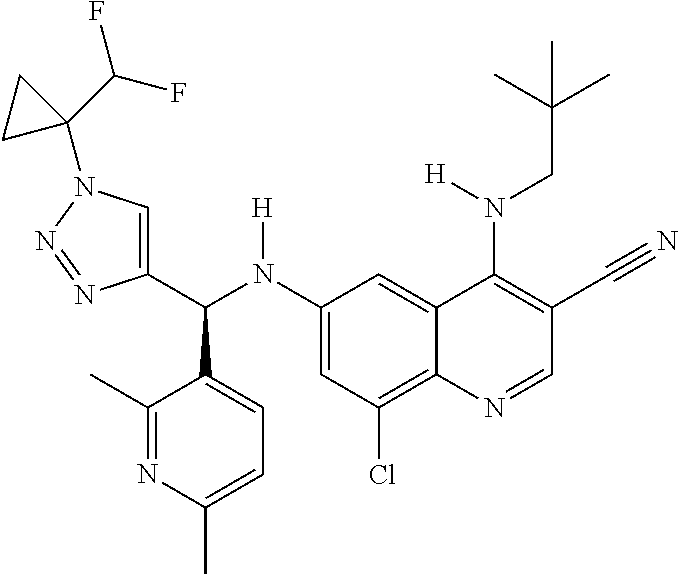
C1(N(C(C2=CN(C3(C(F)F)CC3)N=N2)C2=CC=C(C)N=C2C)[H])=CC(Cl)=C2C(=C1)C(N(CC(C)(C)C)[H])=C(C#N)C=N2
